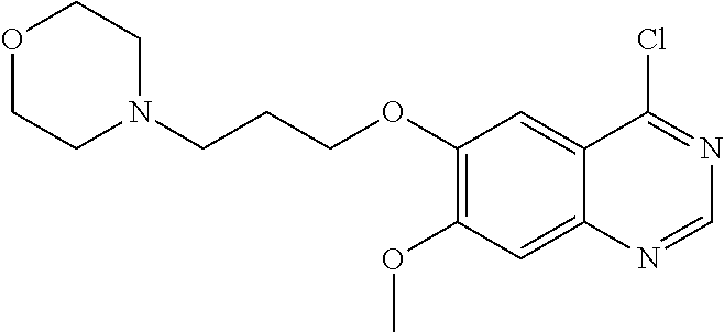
C1(OCCCN2CCOCC2)=C(OC)C=C2C(=C1)C(Cl)=NC=N2
